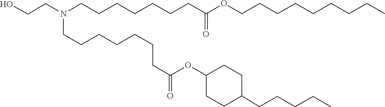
C(C(=O)OC1CCC(CCCCC)CC1)CCCCCCN(CCCCCCCC(=O)OCCCCCCCCC)CCO
